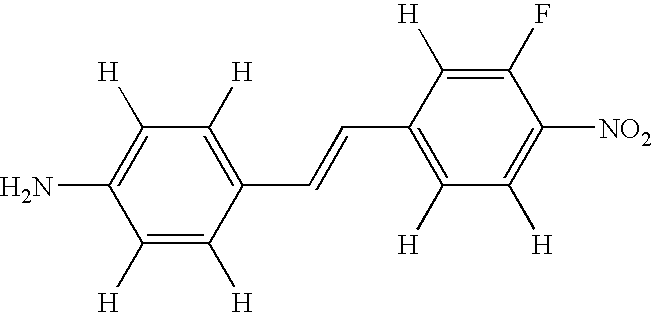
C1([H])=C([H])C(C=CC2=C([H])C([H])=C([NO2])C(F)=C2[H])=C([H])C([H])=C1N
